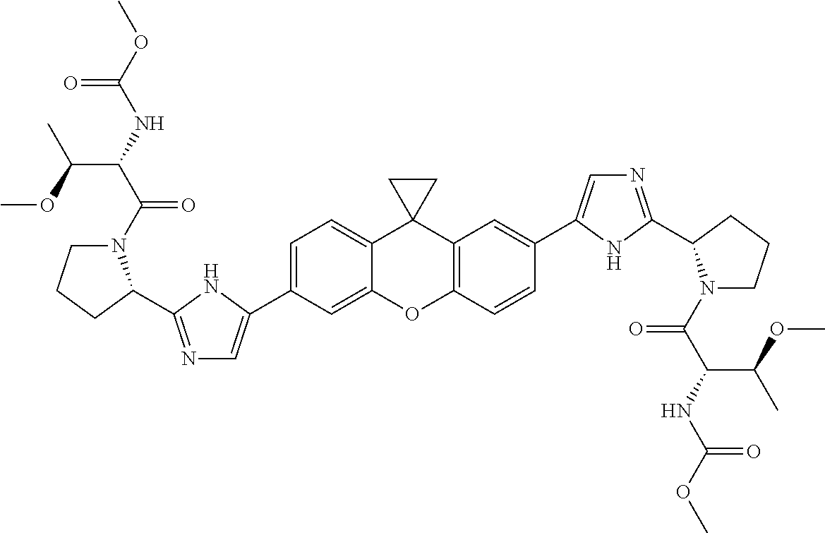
C1(C2=CN=C(C3N(C(=O)C(C(OC)C)NC(=O)OC)CCC3)N2)=CC=C2C3(C4=C(C=CC(C5=CN=C(C6N(C(=O)C(NC(=O)OC)C(C)OC)CCC6)N5)=C4)OC2=C1)CC3
